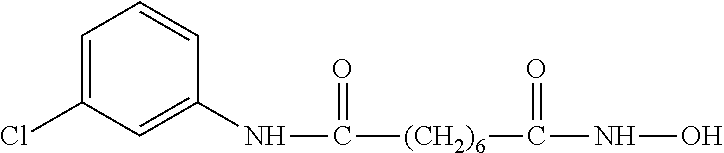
N(C([(CH2)6]C(NO)=O)=O)C1=CC(Cl)=CC=C1
